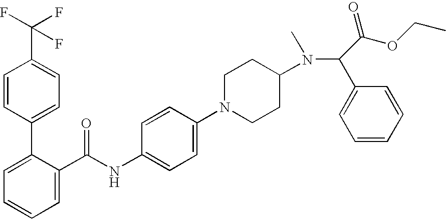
C1=C(C(NC2=CC=C(N3CCC(N(C(C4=CC=CC=C4)C(OCC)=O)C)CC3)C=C2)=O)C(C2=CC=C(C(F)(F)F)C=C2)=CC=C1
